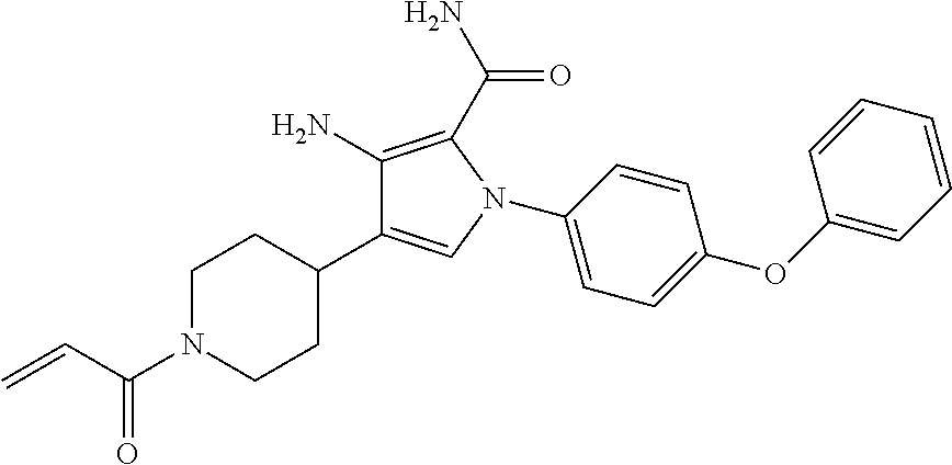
C1N(C(C=C)=O)CCC(C2=CN(C3=CC=C(OC4=CC=CC=C4)C=C3)C(C(=O)N)=C2N)C1
